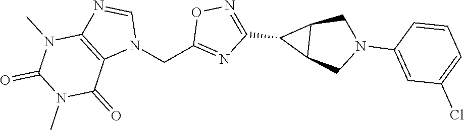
N1(CC2=NC(C3C4C3CN(C3=CC(Cl)=CC=C3)C4)=NO2)C=NC2=C1C(=O)N(C)C(=O)N2C
